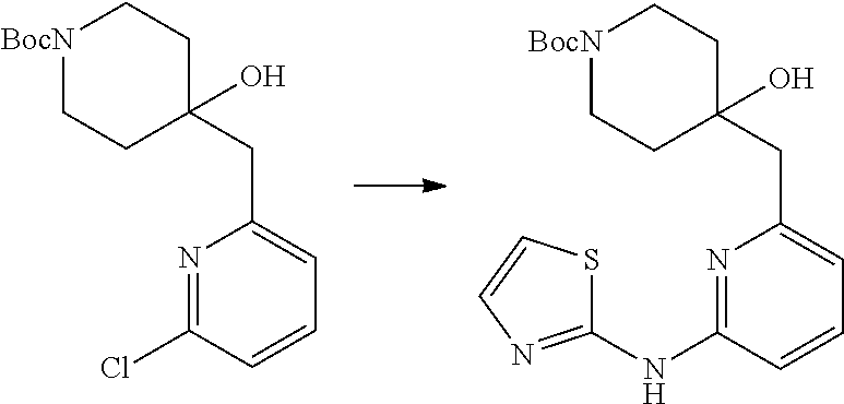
[BocN]1CCC(CC2=CC=CC(Cl)=N2)(O)CC1.[BocN]1CCC(CC2=CC=CC(NC3=NC=CS3)=N2)(O)CC1
